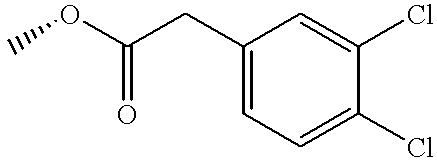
C1(CC(OC)=O)=CC=C(Cl)C(Cl)=C1
